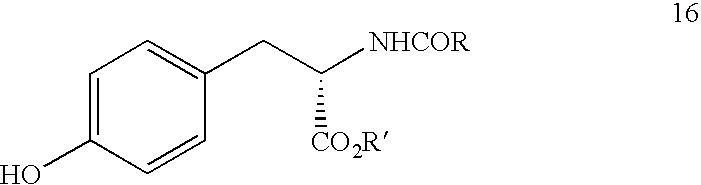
C1=C(O)C=CC(CC([NHCOR])[CO2R])=C1
